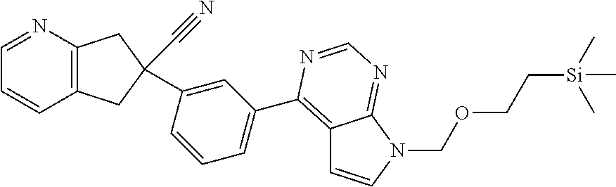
C1=C(C2(C#N)CC3=C(C2)N=CC=C3)C=CC=C1C1=C2C=CN(COCC[Si](C)(C)C)C2=NC=N1
